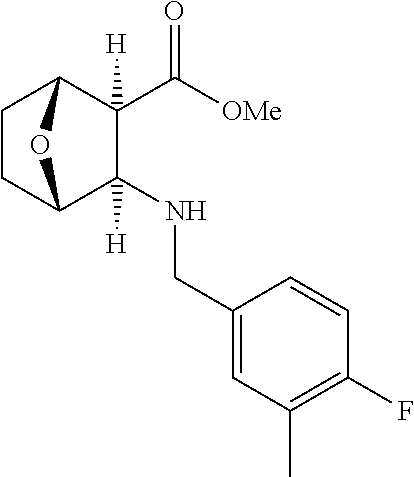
[OMe]C(C1([H])C2CCC(C1(NCC1=CC(C)=C(F)C=C1)[H])O2)=O
